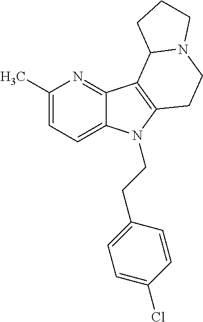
C1(C)=CC=C2C(=N1)C1=C(N2CCC2=CC=C(Cl)C=C2)CCN2C1CCC2
